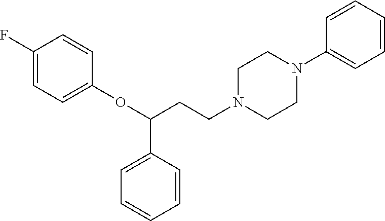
C1(F)=CC=C(OC(CCN2CCN(C3=CC=CC=C3)CC2)C2=CC=CC=C2)C=C1
